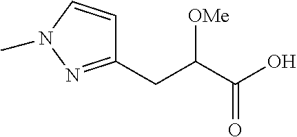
C1(CC(C(O)=O)[OMe])=NN(C)C=C1
